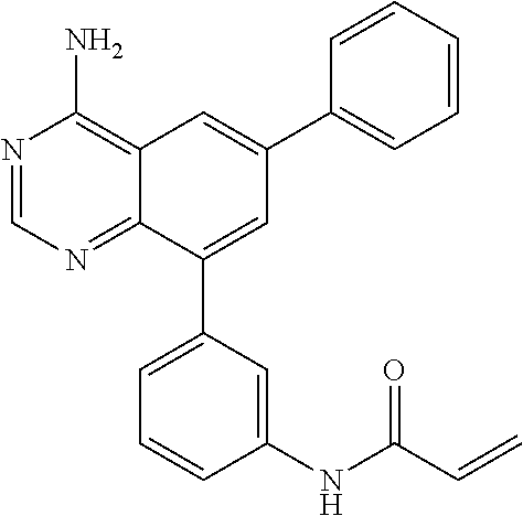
N1=CN=C2C(=C1N)C=C(C1=CC=CC=C1)C=C2C1=CC=CC(NC(C=C)=O)=C1
